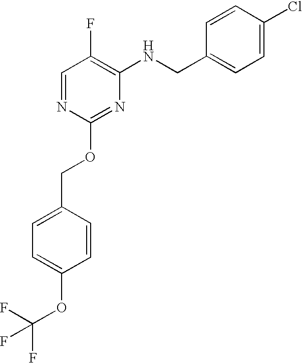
N1=CC(F)=C(NCC2=CC=C(Cl)C=C2)N=C1OCC1=CC=C(OC(F)(F)F)C=C1
